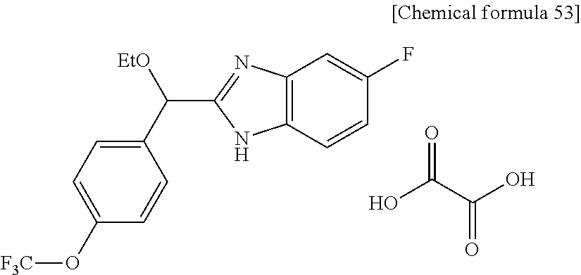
C1(C([EtO])C2=NC3=C(N2)C=CC(F)=C3)=CC=C(O[F3C])C=C1.OC(C(O)=O)=O
